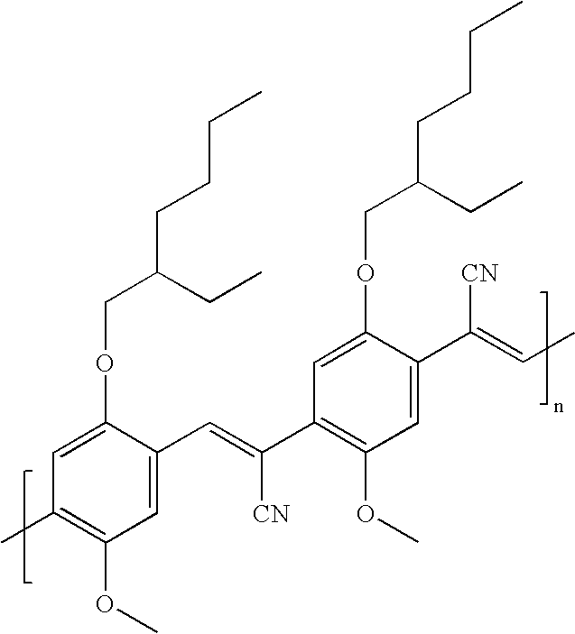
C1(C)=C(OC)C=C(C=C(C2=C(OC)C=C(C([CN])=CC)C(OCC(CCCC)CC)=C2)[CN])C(OCC(CCCC)CC)=C1
